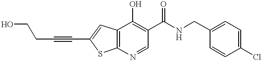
C12=C(N=CC(C(NCC3=CC=C(Cl)C=C3)=O)=C1O)SC(C#CCCO)=C2
